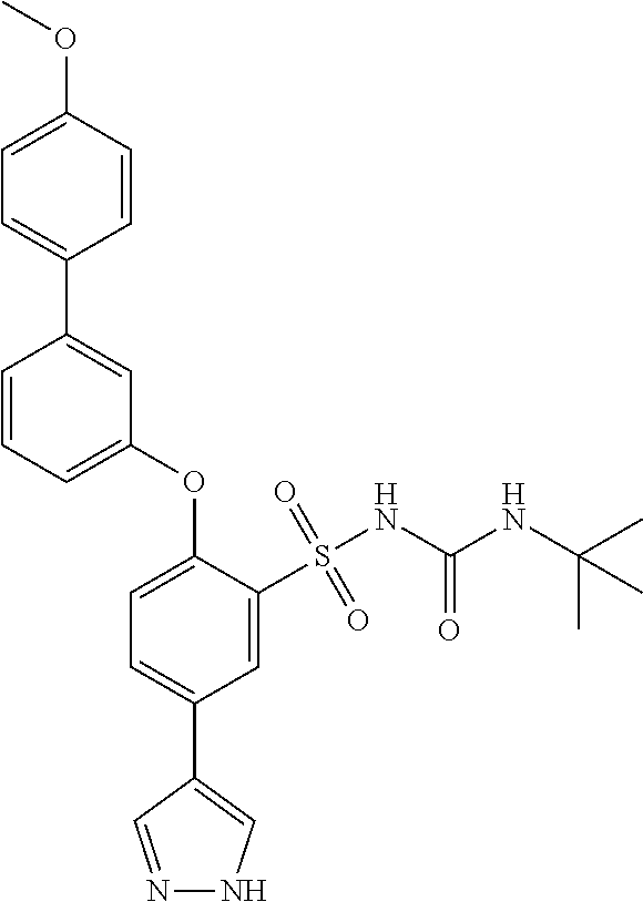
C1=C(OC)C=CC(C2=CC(OC3=CC=C(C4=CNN=C4)C=C3S(NC(NC(C)(C)C)=O)(=O)=O)=CC=C2)=C1
